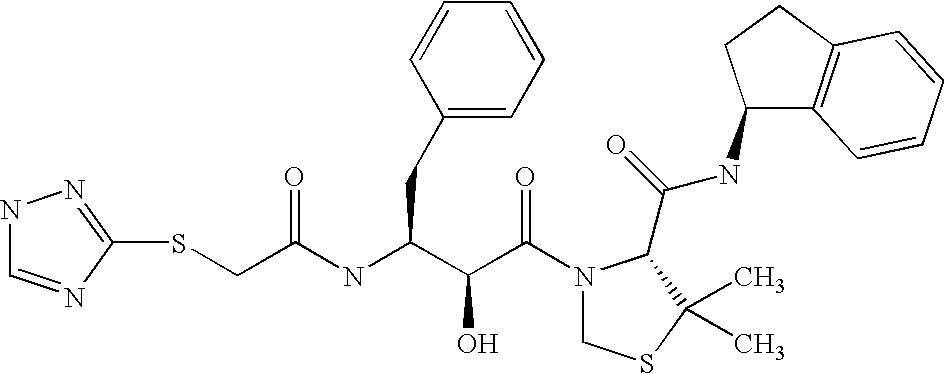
C(NC(C(C(N1CSC(C)(C)C1C(NC1C2=C(CC1)C=CC=C2)=O)=O)O)CC1=CC=CC=C1)(CSC1=NNC=N1)=O
